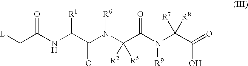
C(C(NC(C(N(C(C(N(C(C(O)=O)([R7])[R8])[R9])=O)([R2])[R5])[R6])=O)[R1])=O)[L]
